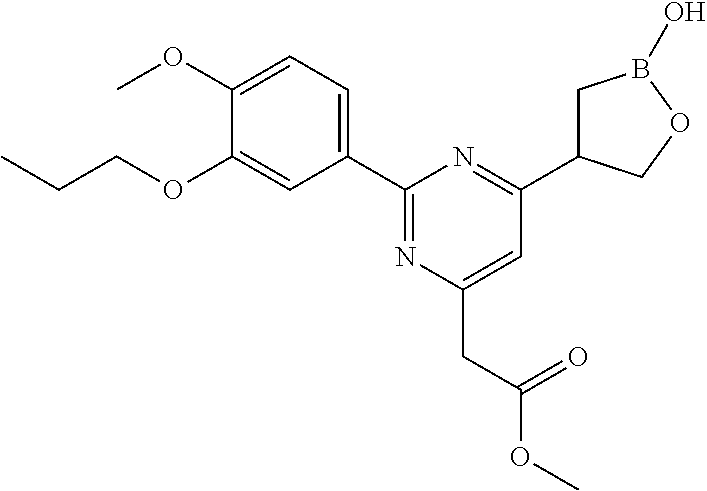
C1(C2=NC(CC(OC)=O)=CC(C3CB(O)OC3)=N2)=CC=C(OC)C(OCCC)=C1
